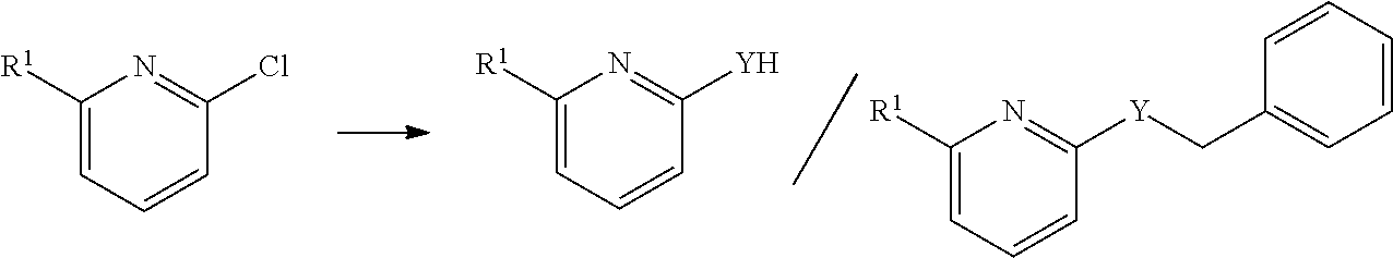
C1([R1])=CC=CC(Cl)=N1.C1([R1])=CC=CC([Y])=N1.C1([R1])=CC=CC([Y]CC2=CC=CC=C2)=N1
